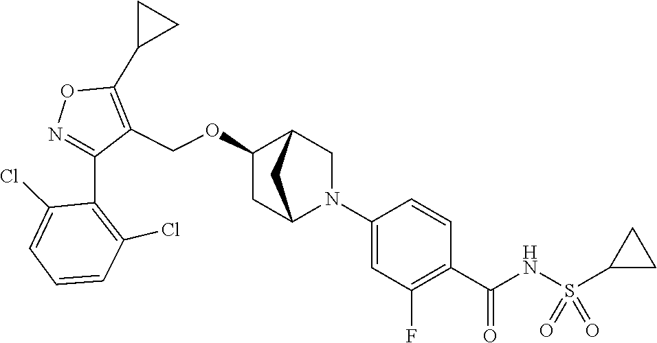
N1=C(C2=C(Cl)C=CC=C2Cl)C(COC2CC3N(C4=CC(F)=C(C(NS(C5CC5)(=O)=O)=O)C=C4)CC2C3)=C(C2CC2)O1
